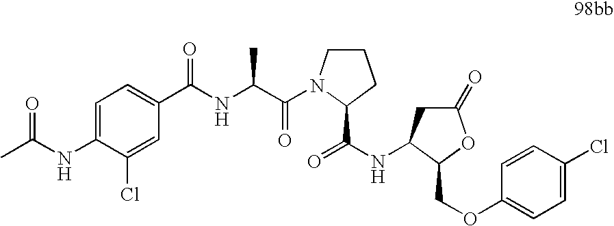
C1=C(NC(C)=O)C(Cl)=CC(C(NC(C(=O)N2CCCC2C(NC2CC(=O)OC2COC2=CC=C(Cl)C=C2)=O)C)=O)=C1
